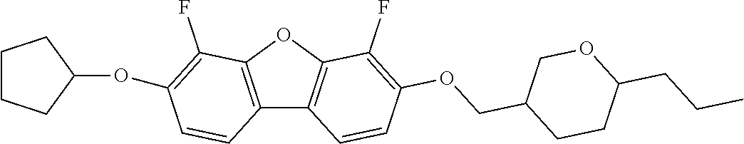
C12=C(OC3=C1C=CC(OCC1CCC(CCC)OC1)=C3F)C(F)=C(OC1CCCC1)C=C2
